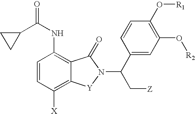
C12=C([X])C=CC(NC(C3CC3)=O)=C1C(=O)N(C(C1=CC(O[R2])=C(O[R1])C=C1)C[Z])[Y]2
